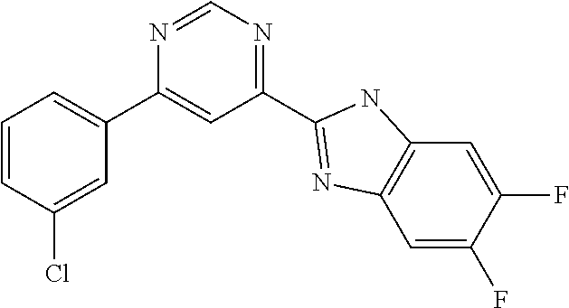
C1=CC(Cl)=CC(C2=CC(C3=NC4=C(C=C(F)C(F)=C4)N3)=NC=N2)=C1
